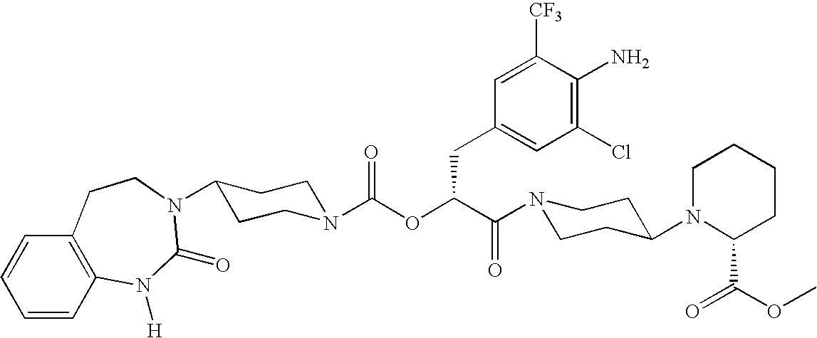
C12=C(C=CC=C1)CCN(C1CCN(C(OC(C(=O)N3CCC(N4C(C(=O)OC)CCCC4)CC3)CC3=CC(Cl)=C(N)C([CF3])=C3)=O)CC1)C(=O)N2[H]
